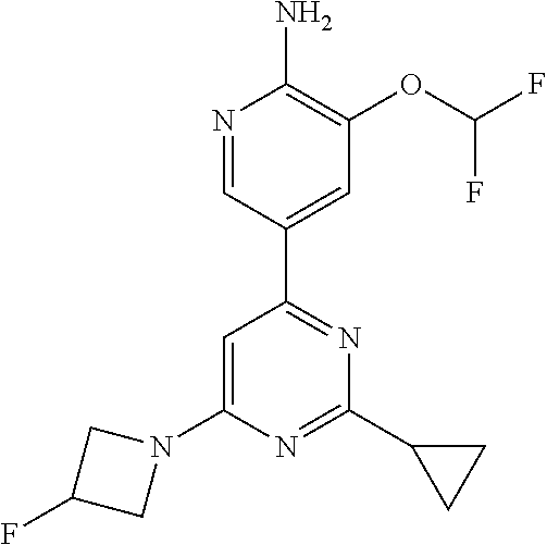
N1=CC(C2=NC(C3CC3)=NC(N3CC(F)C3)=C2)=CC(OC(F)F)=C1N
